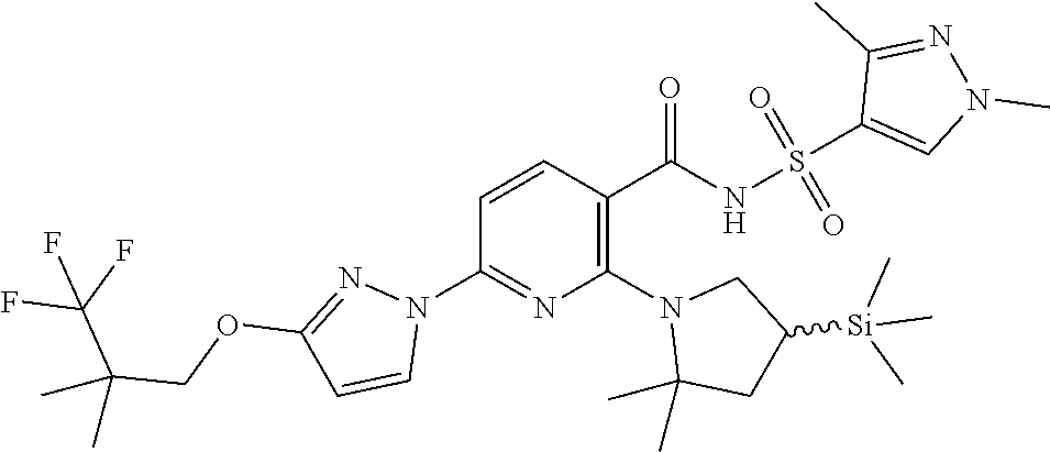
N1(C2=C(C(=O)NS(=O)(=O)C3=CN(C)N=C3C)C=CC(N3C=CC(OCC(C)(C(F)(F)F)C)=N3)=N2)C(C)(C)CC([Si](C)(C)C)C1
